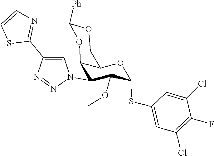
C1=CSC(C2=CN(C3C(OC)C(SC4=CC(Cl)=C(F)C(Cl)=C4)OC4C3OC([Ph])OC4)N=N2)=N1
